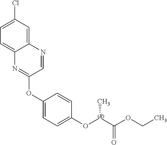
C12=CC(Cl)=CC=C1N=C(OC1=CC=C(O[(R)](C(OCC)=O)C)C=C1)C=N2
